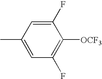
C1(F)=CC(C)=CC(F)=C1[OCF3]
